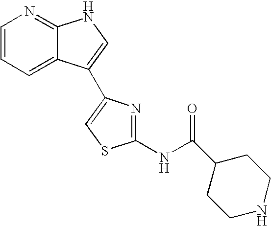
C1=CN=C2C(=C1)C(C1=CSC(NC(C3CCNCC3)=O)=N1)=CN2
